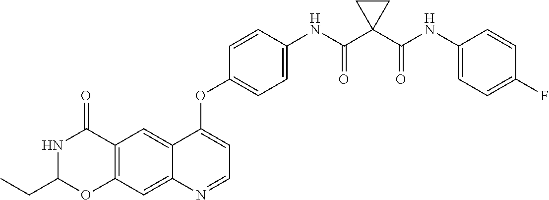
C12=CC3=C(C=C1N=CC=C2OC1=CC=C(NC(C2(C(NC4=CC=C(F)C=C4)=O)CC2)=O)C=C1)OC(CC)NC3=O
